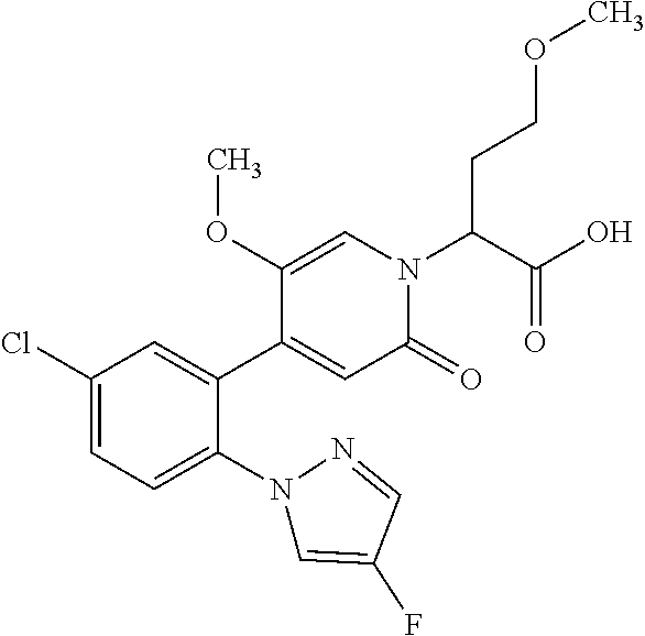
C1(Cl)=CC=C(N2C=C(F)C=N2)C(C2=CC(=O)N(C(C(=O)O)CCOC)C=C2OC)=C1
